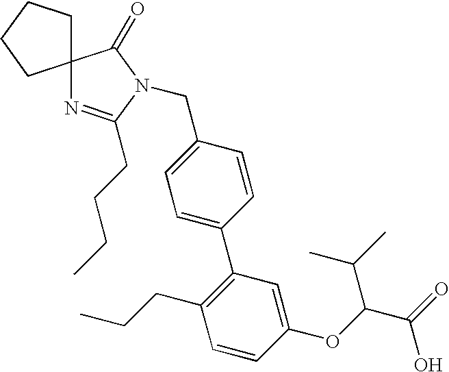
C12(CCCC1)N=C(CCCC)N(CC1=CC=C(C3=C(CCC)C=CC(OC(C(=O)O)C(C)C)=C3)C=C1)C2=O
